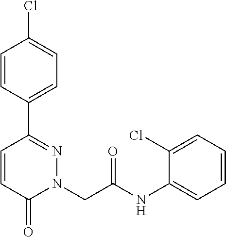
C1=CC(C2=NN(CC(NC3=CC=CC=C3Cl)=O)C(=O)C=C2)=CC=C1Cl
